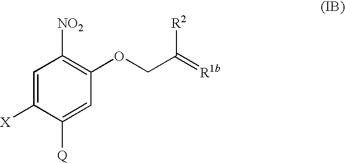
O(CC([R2])=[R1b])C1=C([NO2])C=C([X])C([Q])=C1
